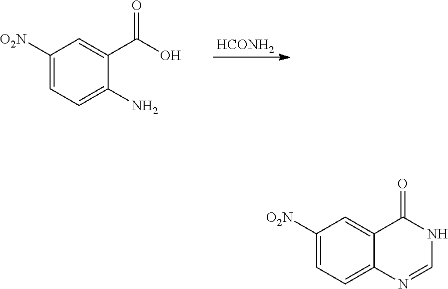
[HCONH2].C1([O2N])=CC=C(N)C(C(O)=O)=C1.C1([O2N])=CC=C2C(=C1)C(=O)NC=N2
